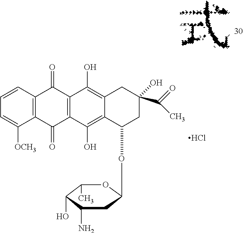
C1=C([OCH3])C2=C(C=C1)C(=O)C1=C(C2=O)C(O)=C2C(=C1O)CC(C(C)=O)(O)CC2OC1CC(N)C(O)C(C)O1.Cl
